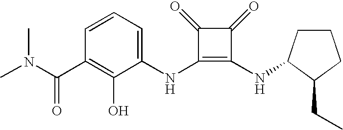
N(C1=C(NC2CCCC2CC)C(=O)C1=O)C1=CC=CC(C(=O)N(C)C)=C1O
